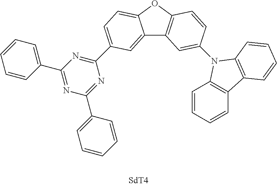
C12=CC(C3=NC(C4=CC=CC=C4)=NC(C4=CC=CC=C4)=N3)=CC=C1OC1=C2C=C(N2C3=C(C=CC=C3)C3=C2C=CC=C3)C=C1
